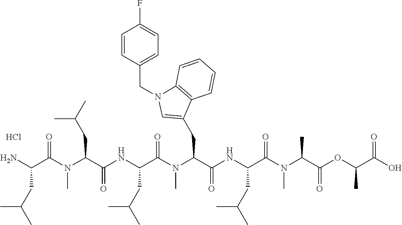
Cl.C(C(N(C)C(=O)C(NC(C(N(C(C(N)CC(C)C)=O)C)CC(C)C)=O)CC(C)C)C(=O)NC(C(N(C(C(OC(C(O)=O)C)=O)C)C)=O)CC(C)C)C1=CN(CC2=CC=C(F)C=C2)C2=C1C=CC=C2
